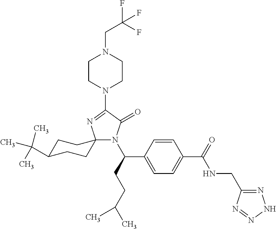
CC(C1CCC2(CC1)N(C(C1=CC=C(C(=O)NCC3=NNN=N3)C=C1)CCC(C)C)C(=O)C(N1CCN(CC(F)(F)F)CC1)=N2)(C)C
